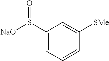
C1(S([NaO])=O)=CC=CC([SMe])=C1
